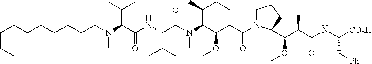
N(C(C(=O)NC(C(C)C)C(=O)N(C)C(C(CC)C)C(CC(=O)N1CCCC1C(OC)C(C)C(=O)NC([CO2H])C[Ph])OC)C(C)C)(CCCCCCCCCC)C
